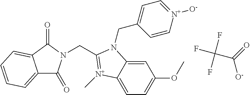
C1=C2C(=CC=C1OC)[N+](C)=C(CN1C(=O)C3=CC=CC=C3C1=O)N2CC1=CC=[N+]([O-])C=C1.C([O-])(=O)C(F)(F)F
